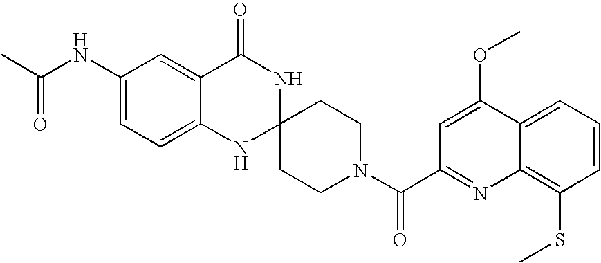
C1(NC(C)=O)=CC=C2C(=C1)C(=O)NC1(N2)CCN(C(=O)C2=NC3=C(SC)C=CC=C3C(OC)=C2)CC1
